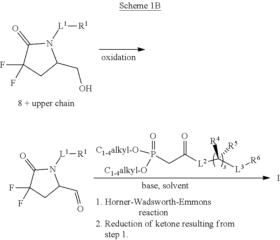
C1(CO)N([L1][R1])C(=O)C(F)(F)C1.C1(C=O)N([L1][R1])C(=O)C(F)(F)C1.P(CC(=O)[L2]C([L3][R6])([R4])[R5])(=O)([C1-4alkyl-O])[C1-4alkyl-O].I
